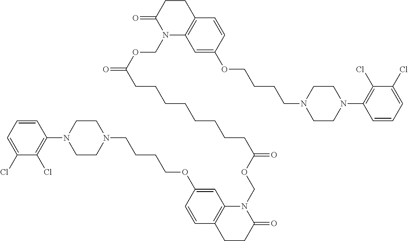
N1(COC(=O)CCCCCCCCC(OCN2C3=C(CCC2=O)C=CC(OCCCCN2CCN(C4=C(Cl)C(Cl)=CC=C4)CC2)=C3)=O)C2=C(CCC1=O)C=CC(OCCCCN1CCN(C3=C(Cl)C(Cl)=CC=C3)CC1)=C2
